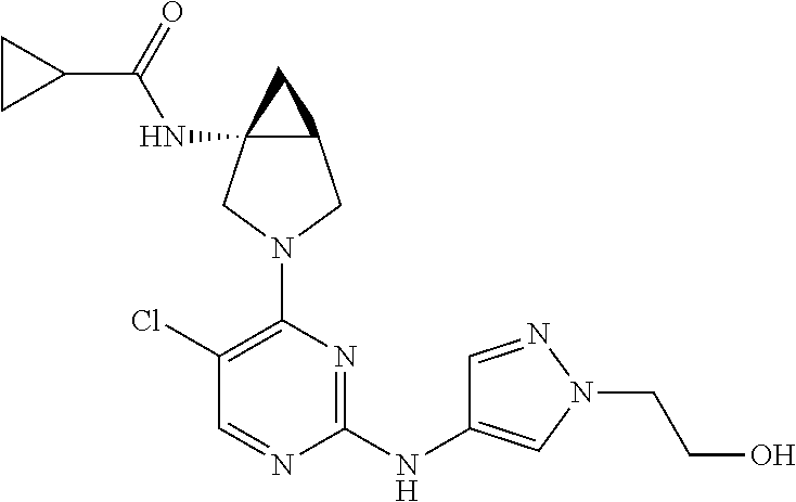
C12(NC(C3CC3)=O)C(C1)CN(C1=C(Cl)C=NC(NC3=CN(CCO)N=C3)=N1)C2
